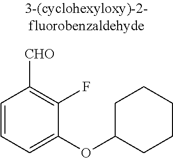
C1=CC=C(OC2CCCCC2)C(F)=C1[CHO]
